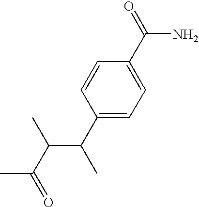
C1(C(C(C(C)=O)C)C)=CC=C(C(=O)N)C=C1
